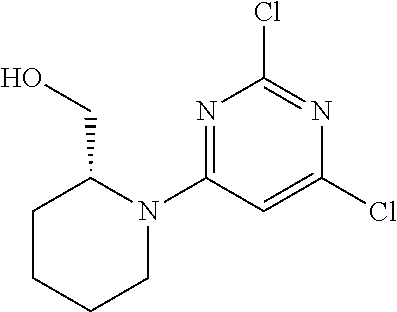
N1=C(N2C(CO)CCCC2)C=C(Cl)N=C1Cl
